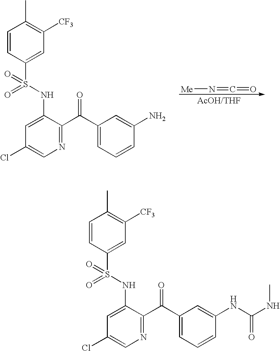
C1(Cl)=CN=C(C(C2=CC=CC(N)=C2)=O)C(NS(=O)(=O)C2=CC([CF3])=C(C)C=C2)=C1.[Me]N=C=O.C1(Cl)=CN=C(C(C2=CC=CC(NC(=O)NC)=C2)=O)C(NS(=O)(=O)C2=CC([CF3])=C(C)C=C2)=C1
